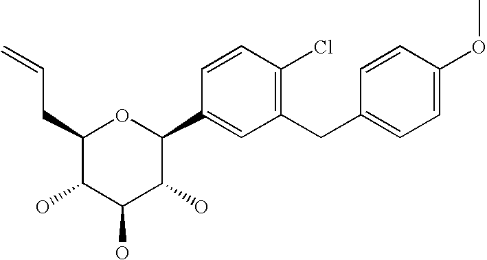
C1(CC=C)C(O)C(O)C(O)C(C2=CC(CC3=CC=C(OC)C=C3)=C(Cl)C=C2)O1
